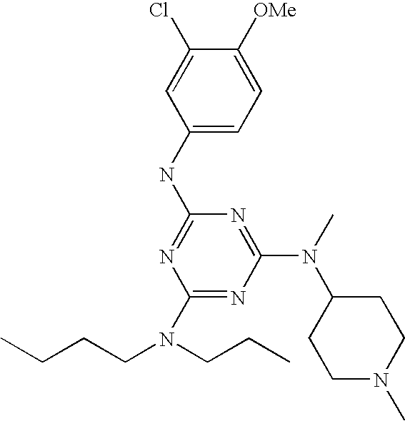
C1(NC2=NC(N(CCC)CCCC)=NC(N(C)C3CCN(C)CC3)=N2)=CC=C([OMe])C(Cl)=C1
